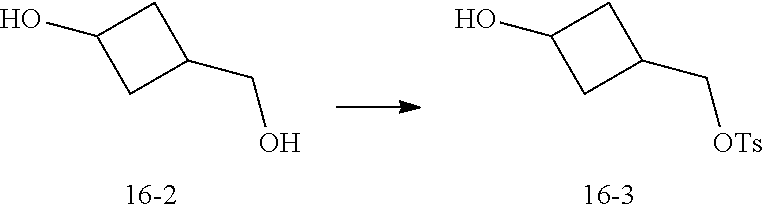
C1(CO)CC(O)C1.C1(C[OTs])CC(O)C1
